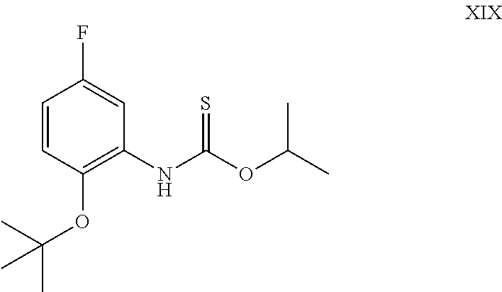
C1=CC(OC(C)(C)C)=C(NC(OC(C)C)=S)C=C1F
